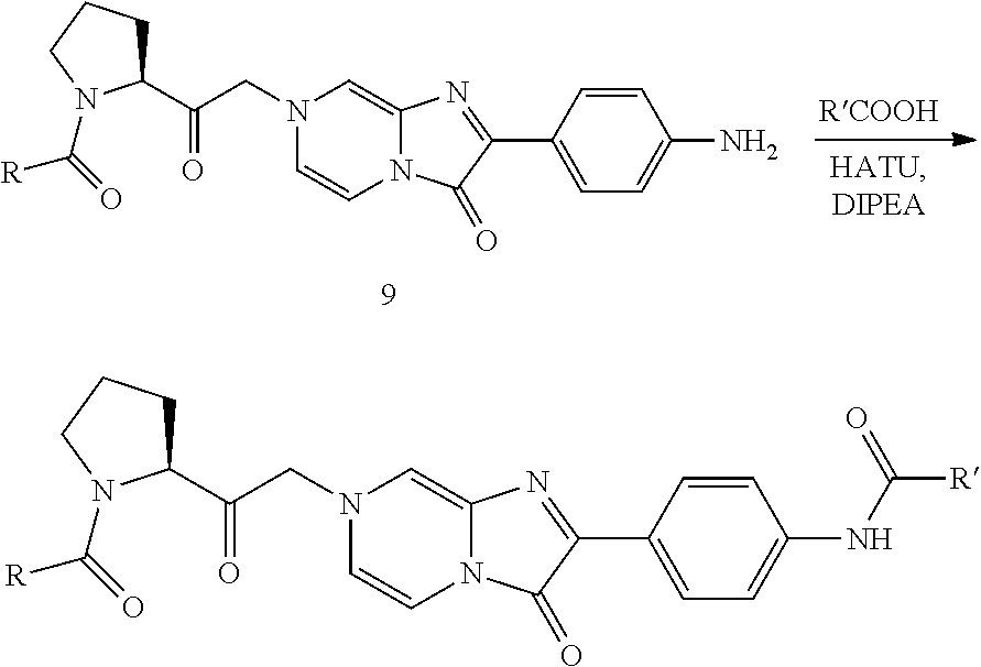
[RCOOH].C1=CC(C2=NC3=CN(CC(=O)C4CCCN4C([R])=O)C=CN3C2=O)=CC=C1N.C1=CC(C2=NC3=CN(CC(=O)C4CCCN4C([R])=O)C=CN3C2=O)=CC=C1NC([R])=O
